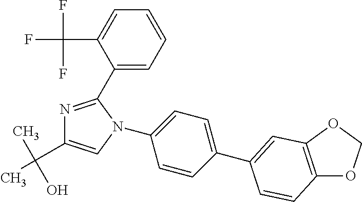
C1(C2=NC(C(C)(O)C)=CN2C2=CC=C(C3=CC4=C(OCO4)C=C3)C=C2)=CC=CC=C1C(F)(F)F
